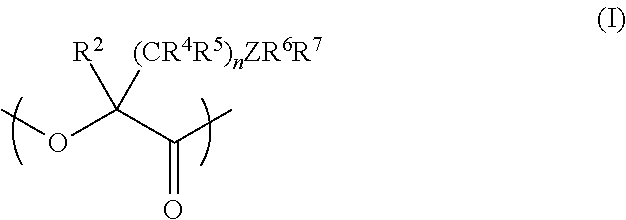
COC(C(C)=O)([R2])[(CR4R5)nZR6R7]
